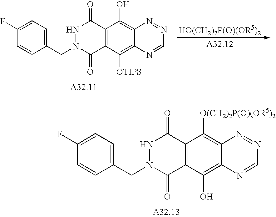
C12=C([O(CH2)2P(O)(OR5)2])C3=C(C(O)=C1N=CN=N2)C(=O)N(CC1=CC=C(F)C=C1)NC3=O.C12=C(O)C3=C(C([OTIPS])=C1N=CN=N2)C(=O)N(CC1=CC=C(F)C=C1)NC3=O
